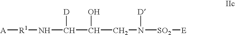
[A][R1]NC(C(CN([SO2][E])[D])O)[D]
